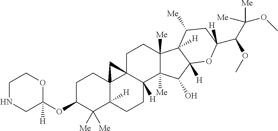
C1C(OC2([H])OCCNC2)C([Me])([Me])C2([H])C3(C1)C1(CCC4([Me])C([Me])(C(O)C5([H])C4([H])C([Me])CC(C(C([Me])([Me])OC)OC)([H])O5)C1([H])CC2)C3
